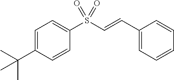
C1=C(C(C)(C)C)C=CC(S(C=CC2=CC=CC=C2)(=O)=O)=C1
